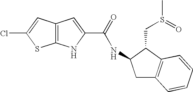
C12=C(NC(C(=O)NC3CC4=C(C3CS(C)=O)C=CC=C4)=C1)SC(Cl)=C2
